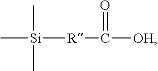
C[Si]([R]C([OH])=O)(C)C
